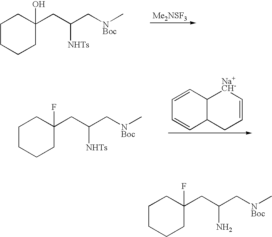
C1CCCC(CC(C[NBoc]C)[NHTs])(O)C1.[Me2NSF3].C1CCCC(CC(C[NBoc]C)[NHTs])(F)C1.C1=CC2C(C=C1)CC=C[Na+CH-]2.C1CCCC(CC(C[NBoc]C)N)(F)C1
